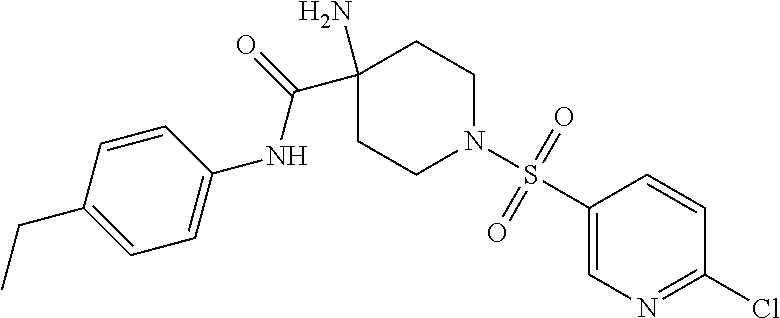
C1(N)(C(=O)NC2=CC=C(CC)C=C2)CCN(S(C2=CN=C(Cl)C=C2)(=O)=O)CC1
